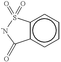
c12c(cccc1)C(=O)[-N]S2(=O)=O
